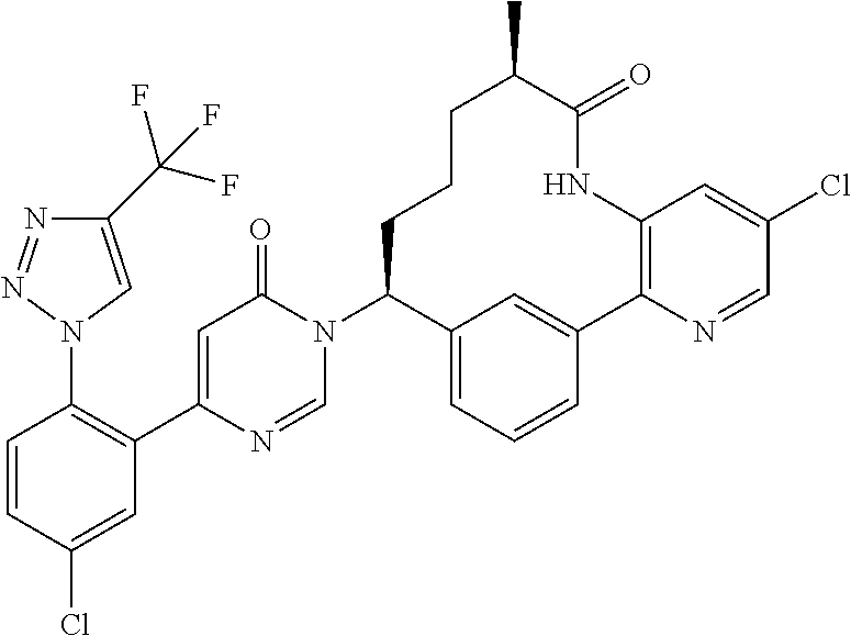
C12=C(N=CC(Cl)=C1)C1=CC(=CC=C1)C(N1C(=O)C=C(C3=C(N4N=NC(C(F)(F)F)=C4)C=CC(Cl)=C3)N=C1)CCCC(C)C(=O)N2
